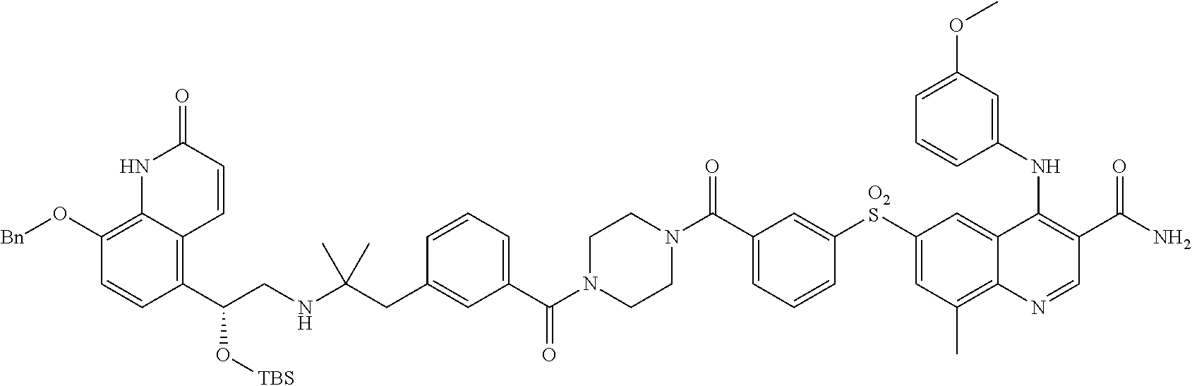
N1(C(C2=CC=CC([O2S]C3=CC(C)=C4C(=C3)C(NC3=CC(OC)=CC=C3)=C(C(N)=O)C=N4)=C2)=O)CCN(C(C2=CC=CC(CC(NCC(C3=C4C(=C(O[Bn])C=C3)NC(=O)C=C4)O[TBS])(C)C)=C2)=O)CC1
